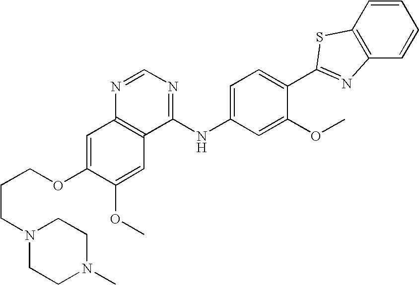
C1=CC2=C(C=C1)N=C(C1=CC=C(NC3=NC=NC4=C3C=C(OC)C(OCCCN3CCN(C)CC3)=C4)C=C1OC)S2
